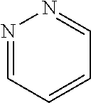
N1=CC=CC=N1
